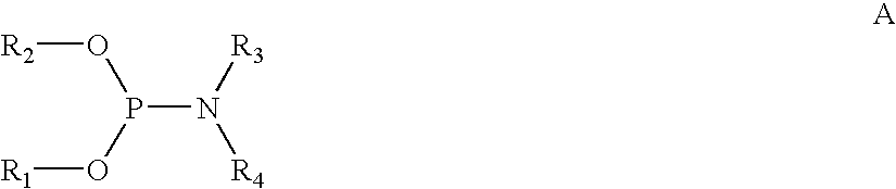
P(N([R3])[R4])(O[R1])O[R2]
